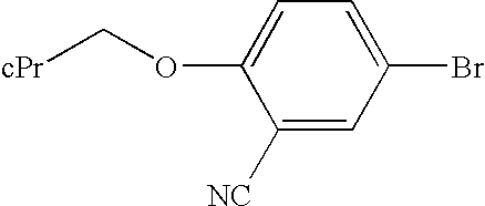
C1([NC])=CC(Br)=CC=C1OC[cPr]
